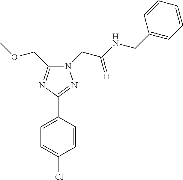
C1=C(C2=NN(CC(NCC3=CC=CC=C3)=O)C(COC)=N2)C=CC(Cl)=C1
